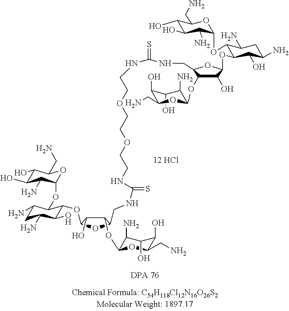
[12 HCl].C1(O)C(N)C(OC2C(O)C(OC3C(O)C(N)CC(N)C3OC3C(N)C(O)C(O)C(CN)O3)OC2CNC(=S)NCCOCCOCCNC(NCC2C(OC3C(N)C(O)C(O)C(CN)O3)C(O)C(OC3C(O)C(N)CC(N)C3OC3C(N)C(O)C(O)C(CN)O3)O2)=S)OC(CN)C1O
